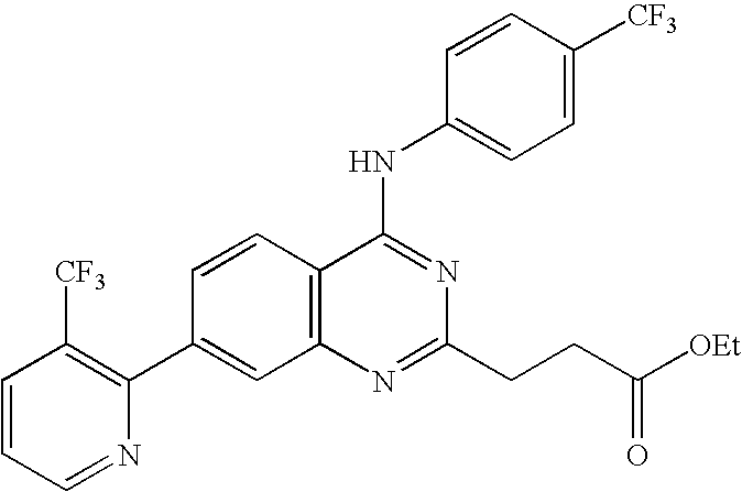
C1=CC=NC(C2=CC3=C(C=C2)C(NC2=CC=C([CF3])C=C2)=NC(CCC([OEt])=O)=N3)=C1[CF3]
